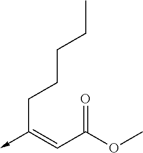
C(C(OC)=O)=C(->C)CCCCC
